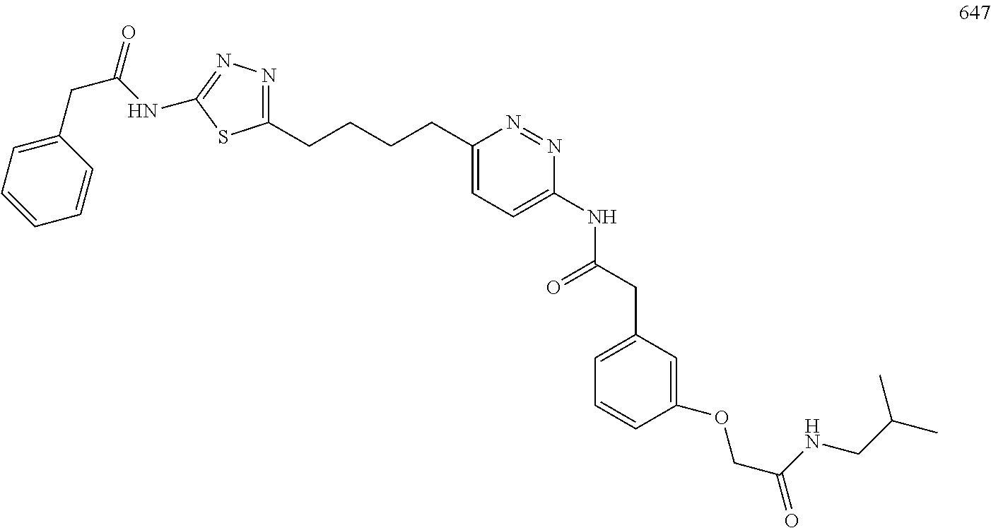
C1(CCCCC2=CC=C(NC(=O)CC3=CC=CC(OCC(=O)NCC(C)C)=C3)N=N2)=NN=C(NC(CC2=CC=CC=C2)=O)S1
